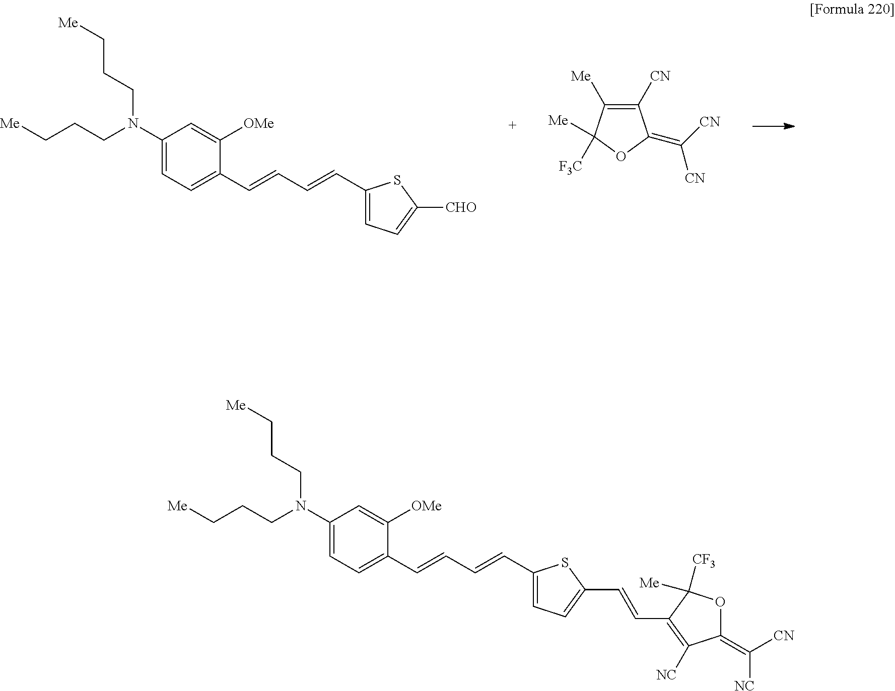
[F3C]C1([Me])C([Me])=C([CN])C(=C([CN])[CN])O1.C1(N(CCC[Me])CCC[Me])=CC=C(C=CC=CC2=CC=C([CHO])S2)C([OMe])=C1.C1(N(CCC[Me])CCC[Me])=CC=C(C=CC=CC2=CC=C(C=CC3=C([NC])C(=C([NC])[CN])OC3([CF3])[Me])S2)C([OMe])=C1
